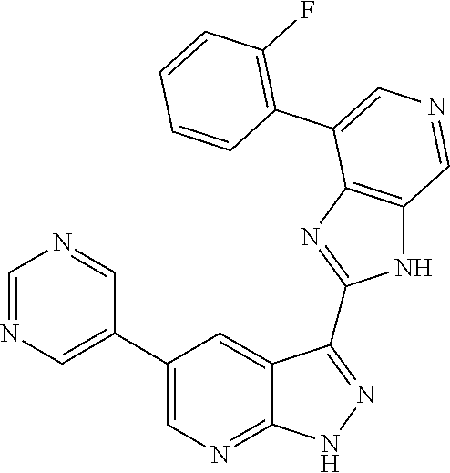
C1=NC=C(C2=CN=C3C(=C2)C(C2=NC4=C(N2)C=NC=C4C2=C(F)C=CC=C2)=NN3)C=N1
